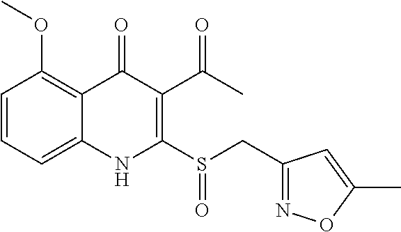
C1=CC=C2C(=C1OC)C(=O)C(C(=O)C)=C(S(CC1=NOC(C)=C1)=O)N2
